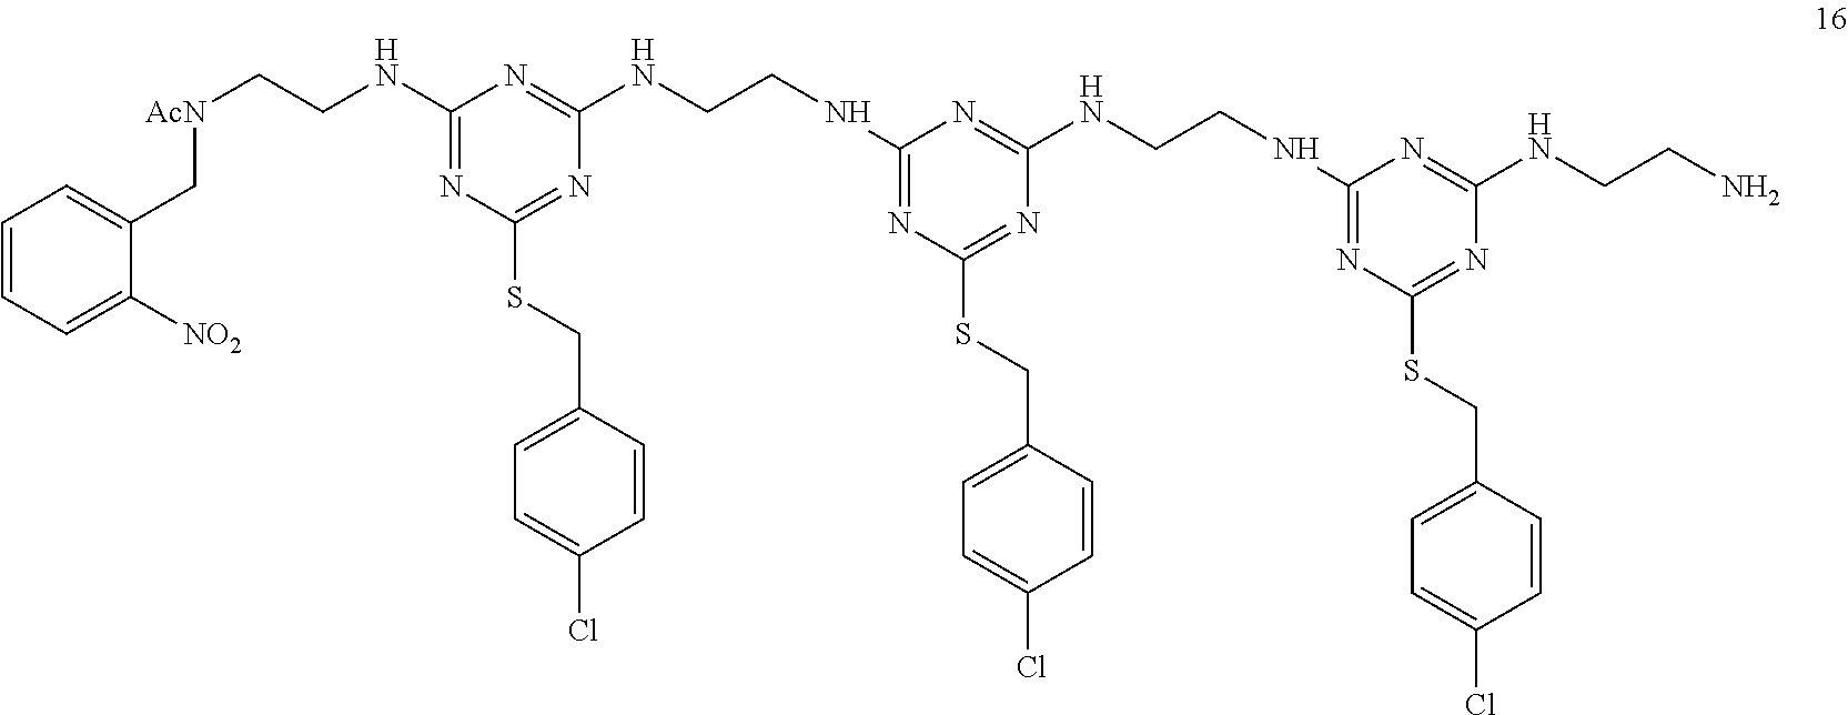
C1=CC=C([NO2])C(C[AcN]CCNC2=NC(SCC3=CC=C(Cl)C=C3)=NC(NCCNC3=NC(SCC4=CC=C(Cl)C=C4)=NC(NCCNC4=NC(SCC5=CC=C(Cl)C=C5)=NC(NCCN)=N4)=N3)=N2)=C1
